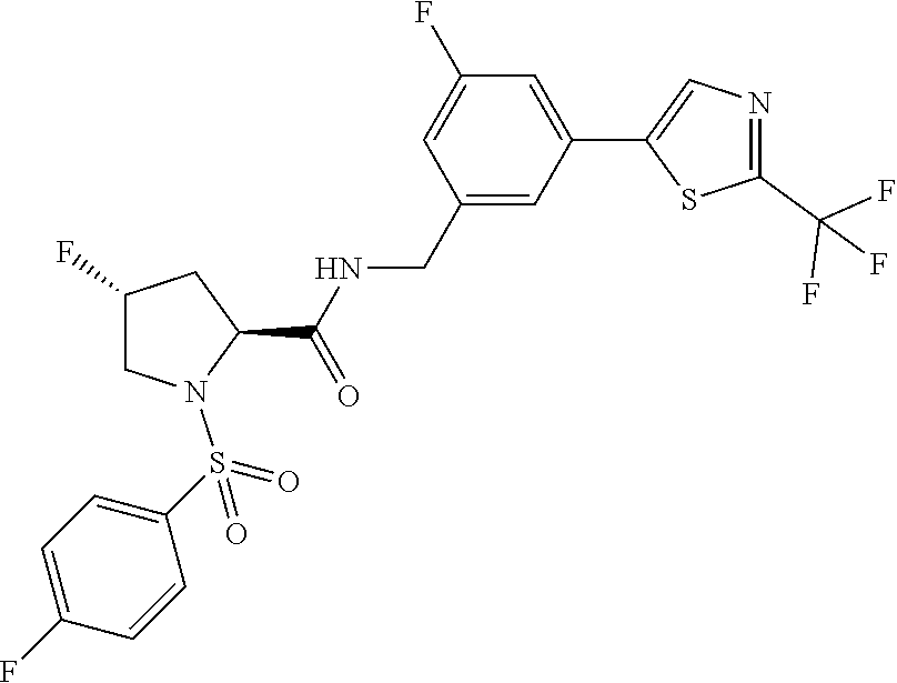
C(C1=CC(C2=CN=C(C(F)(F)F)S2)=CC(F)=C1)NC(C1CC(F)CN1S(=O)(=O)C1=CC=C(F)C=C1)=O
